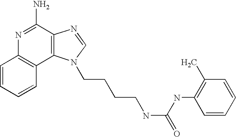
C1=CC=CC2=C1N=C(N)C1=C2N(CCCCNC(NC2=C(C)C=CC=C2)=O)C=N1
